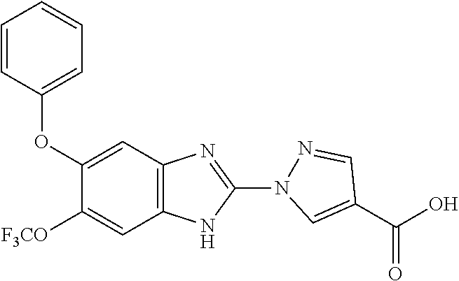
O(C1=CC2=C(C=C1[F3CO])NC(N1N=CC(C(=O)O)=C1)=N2)C1=CC=CC=C1
